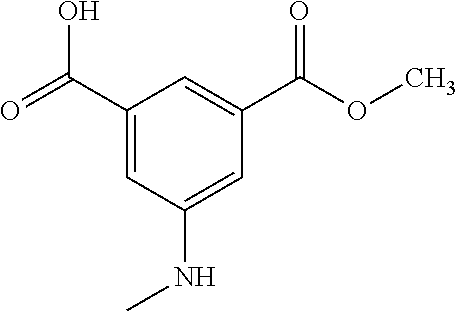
C1(C(=O)O)=CC(NC)=CC(C(OC)=O)=C1
